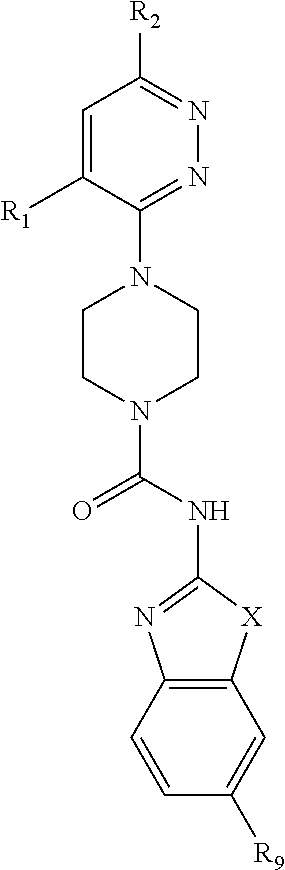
C1(NC(=O)N2CCN(C3=NN=C([R2])C=C3[R1])CC2)=NC2=C([X]1)C=C([R9])C=C2
